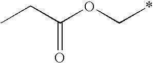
O(C*)C(CC)=O
